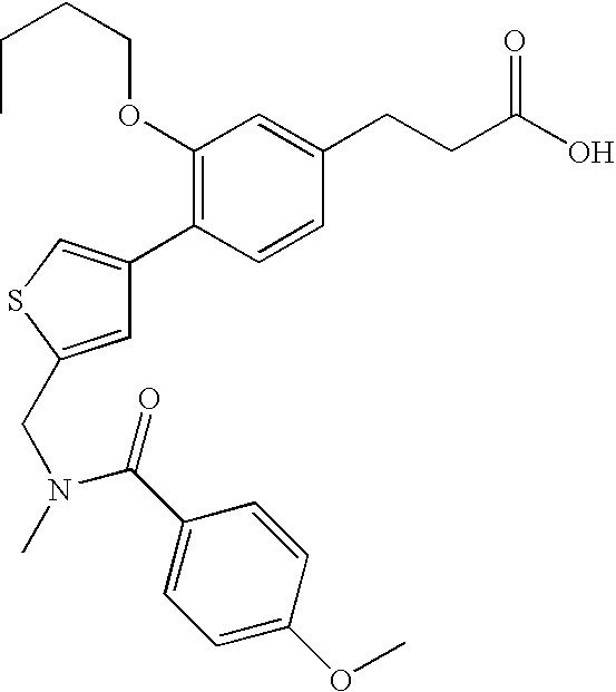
C1(OCCCC)=C(C2=CSC(CN(C)C(C3=CC=C(OC)C=C3)=O)=C2)C=CC(CCC(O)=O)=C1
